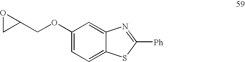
C1(OCC2OC2)=CC=C2C(=C1)N=C([Ph])S2
